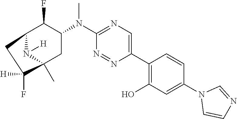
C12C(F)C(N(C3=NC=C(C4=C(O)C=C(N5C=CN=C5)C=C4)N=N3)C)CC(C)(N1[H])C(F)([H])C2
